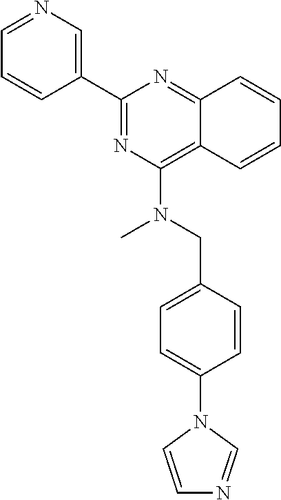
C1=CC2=NC(C3=CN=CC=C3)=NC(N(C)CC3=CC=C(N4C=CN=C4)C=C3)=C2C=C1
